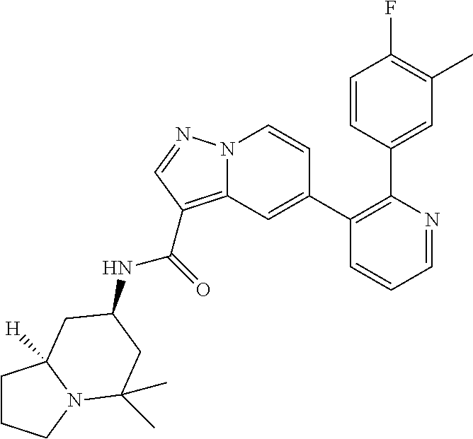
C1=NC(C2=CC(C)=C(F)C=C2)=C(C2=CC3=C(C(=O)NC4CC(C)(C)N5CCCC5([H])C4)C=NN3C=C2)C=C1
